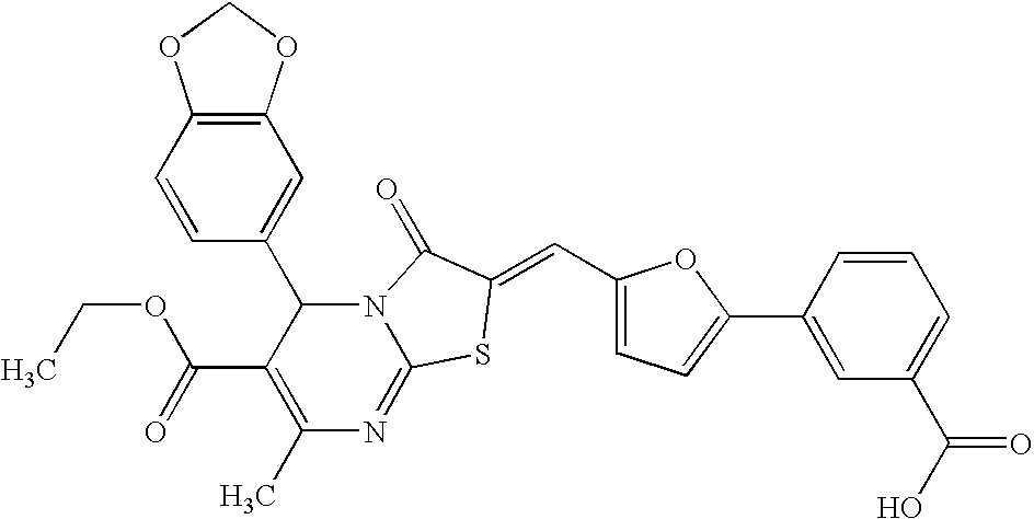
C1(C)=C(C(=O)OCC)C(C2=CC3=C(C=C2)OCO3)N2C(=N1)SC(=CC1=CC=C(C3=CC(C(O)=O)=CC=C3)O1)C2=O
